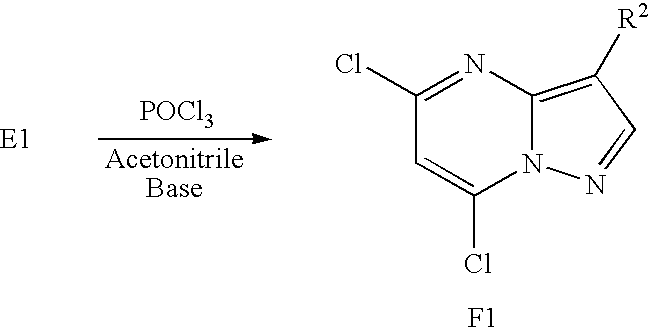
[POCl3].C1(Cl)=NC2=C([R2])C=NN2C(Cl)=C1.[F1]
